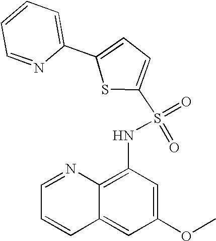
C1=NC2=C(NS(=O)(=O)C3=CC=C(C4=CC=CC=N4)S3)C=C(OC)C=C2C=C1
